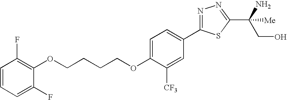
O(CCCCOC1=CC=C(C2=NN=C(C(CO)(N)[Me])S2)C=C1[CF3])C1=C(F)C=CC=C1F
